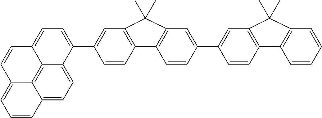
C1(C2=CC3=C(C4=C(C=C(C5=CC=C6C7=C8C(=CC=C57)C=CC=C8C=C6)C=C4)C3(C)C)C=C2)=CC2=C(C=C1)C1=C(C=CC=C1)C2(C)C
